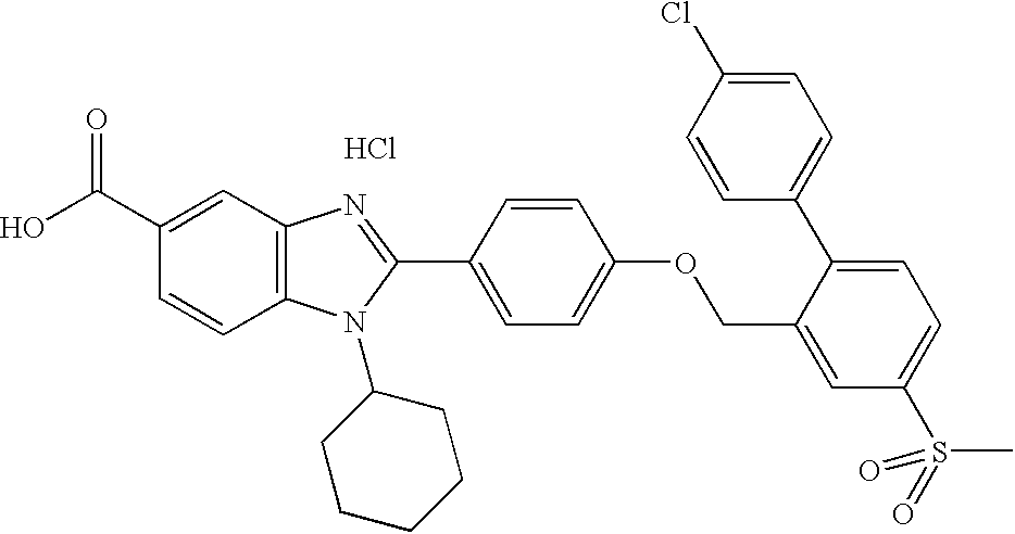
Cl.OC(C1=CC2=C(C=C1)N(C1CCCCC1)C(C1=CC=C(OCC3=CC(S(C)(=O)=O)=CC=C3C3=CC=C(Cl)C=C3)C=C1)=N2)=O
